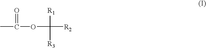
O=C(C)OC([R2])([R1])[R3]
